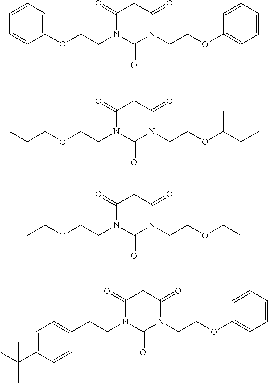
C1(=O)N(CCOC2=CC=CC=C2)C(=O)N(CCOC2=CC=CC=C2)C(=O)C1.C1(=O)N(CCOC(C)CC)C(=O)N(CCOC(CC)C)C(=O)C1.C1(=O)N(CCOCC)C(=O)N(CCOCC)C(=O)C1.C1(=O)N(CCC2=CC=C(C(C)(C)C)C=C2)C(=O)N(CCOC2=CC=CC=C2)C(=O)C1
